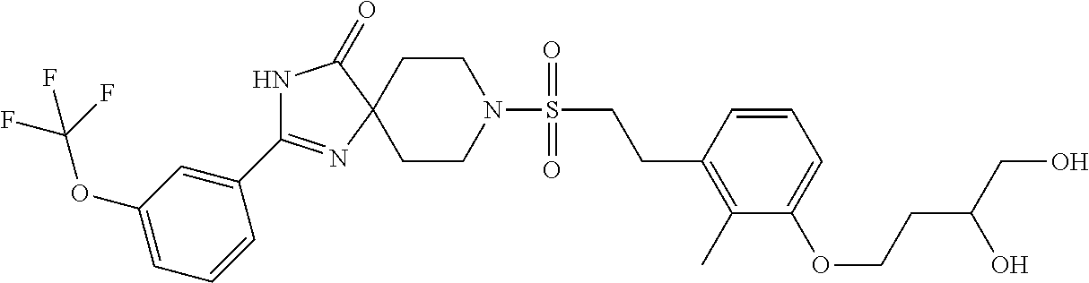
C1CN(S(=O)(CCC2=C(C)C(OCCC(CO)O)=CC=C2)=O)CCC12C(=O)NC(C1=CC(OC(F)(F)F)=CC=C1)=N2
